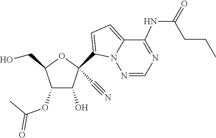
OCC1OC(C#N)(C2=CC=C3C(NC(=O)CCC)=NC=NN32)C(O)C1OC(=O)C
